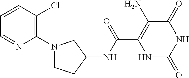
C(C1=C(N)C(=O)NC(=O)N1)(=O)NC1CN(C2=C(Cl)C=CC=N2)CC1
